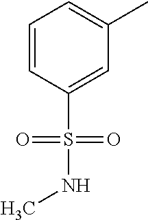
C1=CC(S(=O)(=O)NC)=CC(C)=C1
